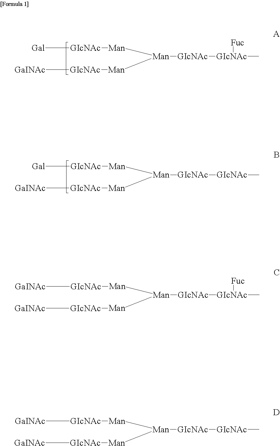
[GIcNAc]([Man][Man]([Man][GIcNAc][GaINAc])[GIcNAc][GIcNAc]([Fuc])C)[Gal].[GIcNAc]([Man][Man]([Man][GIcNAc][GaINAc])[GIcNAc][GIcNAc]C)[Gal].[GIcNAc]([Man][Man]([Man][GIcNAc][GaINAc])[GIcNAc][GIcNAc]([Fuc])C)[GaINAc].[GIcNAc]([Man][Man]([Man][GIcNAc][GaINAc])[GIcNAc][GIcNAc]C)[GaINAc]
